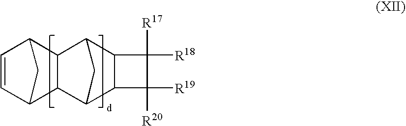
C1=CC2C3C(C1C2)C1C2C(C3C1)C([R19])([R20])C2([R18])[R17]
